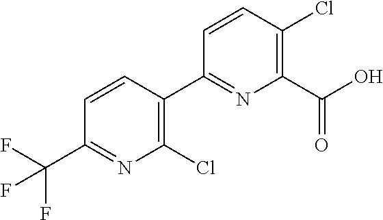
FC(F)(C1=NC(Cl)=C(C2=NC(C(O)=O)=C(Cl)C=C2)C=C1)F
